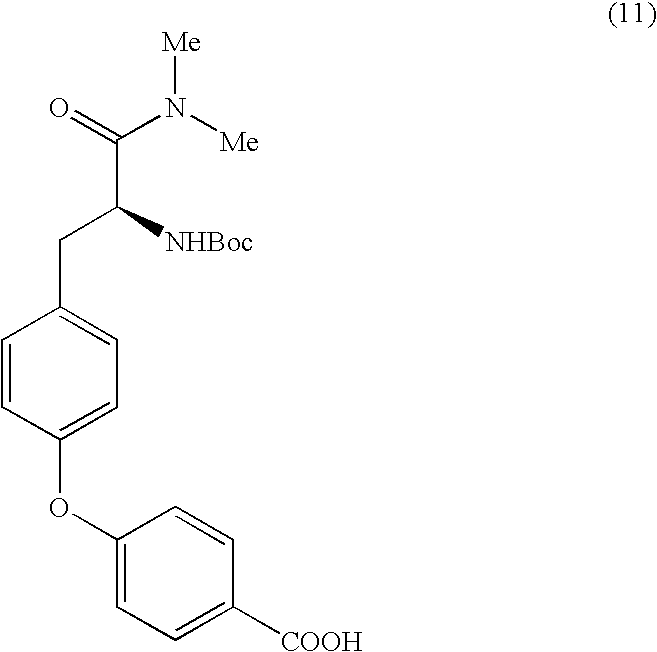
C1=CC(OC2=CC=C([COOH])C=C2)=CC=C1CC(C(N([Me])[Me])=O)[NHBoc]
